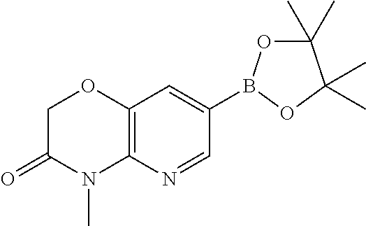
C1(B2OC(C)(C)C(C)(C)O2)=CC2=C(N=C1)N(C)C(=O)CO2
